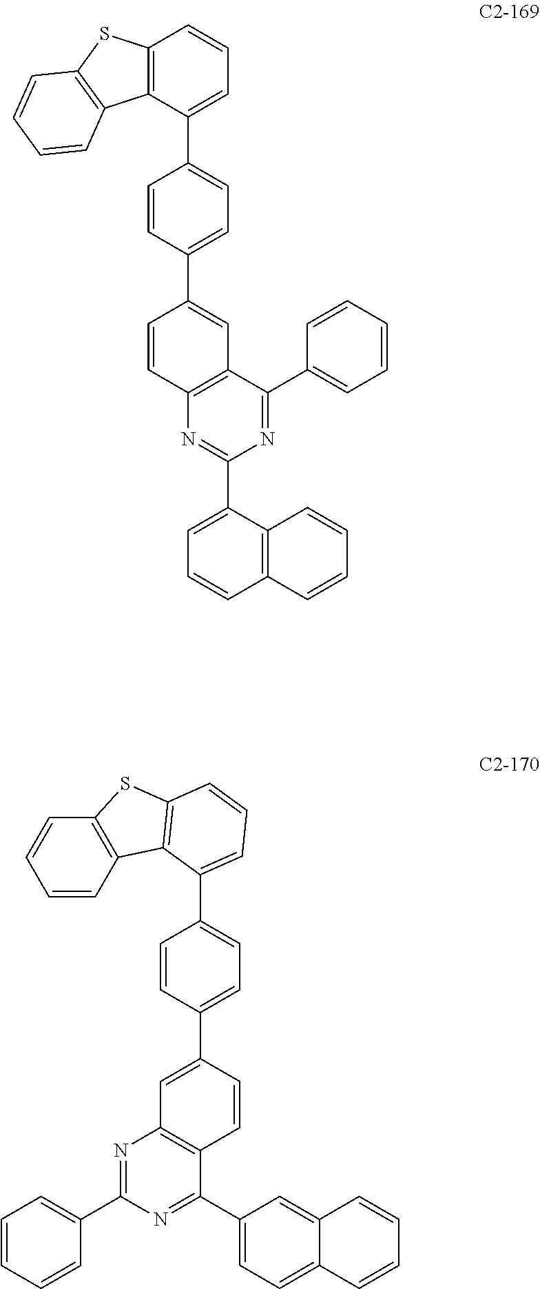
N1=C(C2=CC=CC=C2)C2=C(N=C1C1=CC=CC3=C1C=CC=C3)C=CC(C1=CC=C(C3=CC=CC4=C3C3=C(S4)C=CC=C3)C=C1)=C2.N1=C(C2=CC=CC=C2)N=C(C2=CC=C3C(=C2)C=CC=C3)C2=C1C=C(C1=CC=C(C3=CC=CC4=C3C3=C(C=CC=C3)S4)C=C1)C=C2
